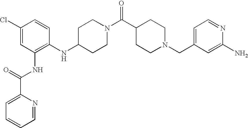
C1(NC2=C(NC(C3=CC=CC=N3)=O)C=C(Cl)C=C2)CCN(C(C2CCN(CC3=CC=NC(N)=C3)CC2)=O)CC1
